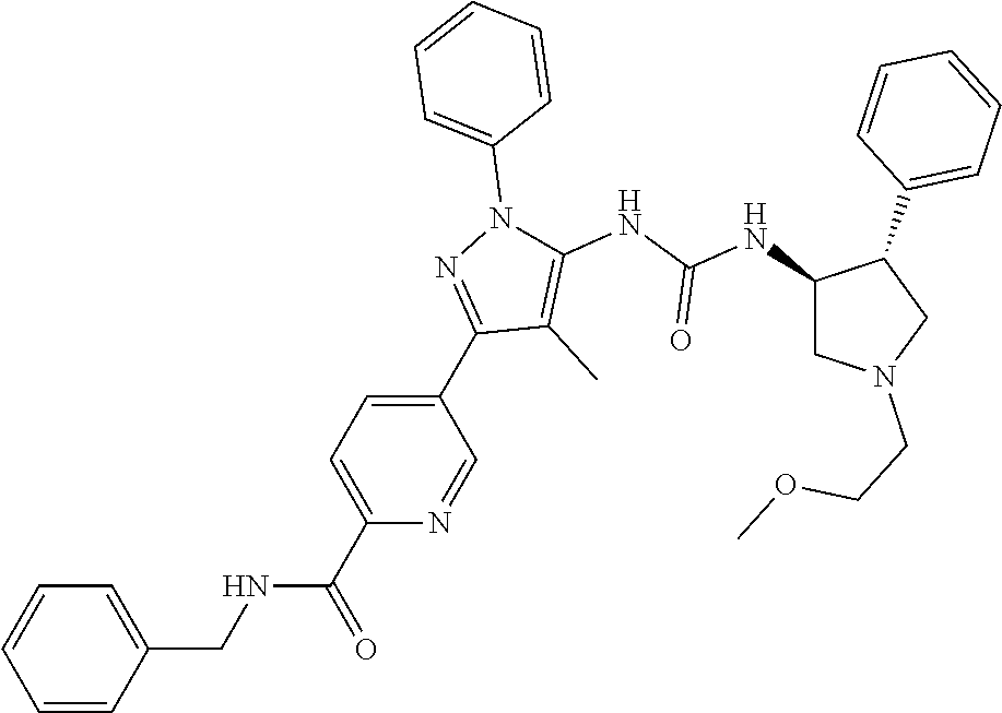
C1=CC(CNC(C2=CC=C(C3=NN(C4=CC=CC=C4)C(NC(NC4CN(CCOC)CC4C4=CC=CC=C4)=O)=C3C)C=N2)=O)=CC=C1
